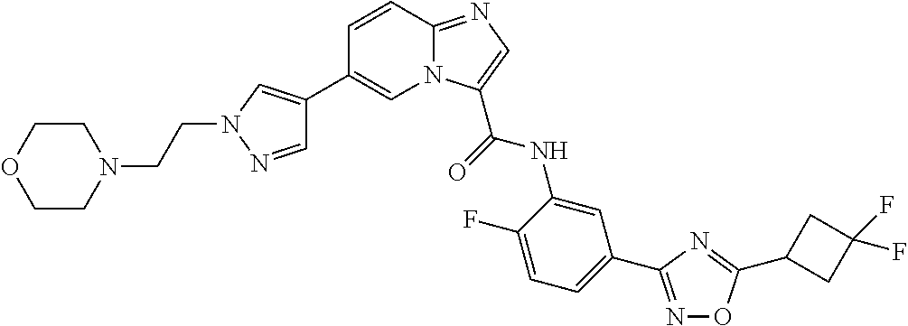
C1(C2=CN(CCN3CCOCC3)N=C2)=CN2C(=NC=C2C(=O)NC2=CC(C3=NOC(C4CC(F)(F)C4)=N3)=CC=C2F)C=C1
